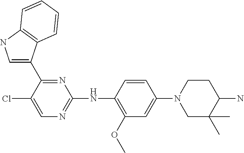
C1=C(C2=NC(NC3=C(OC)C=C(N4CC(C)(C)C(N)CC4)C=C3)=NC=C2Cl)C2=C(N1)C=CC=C2
